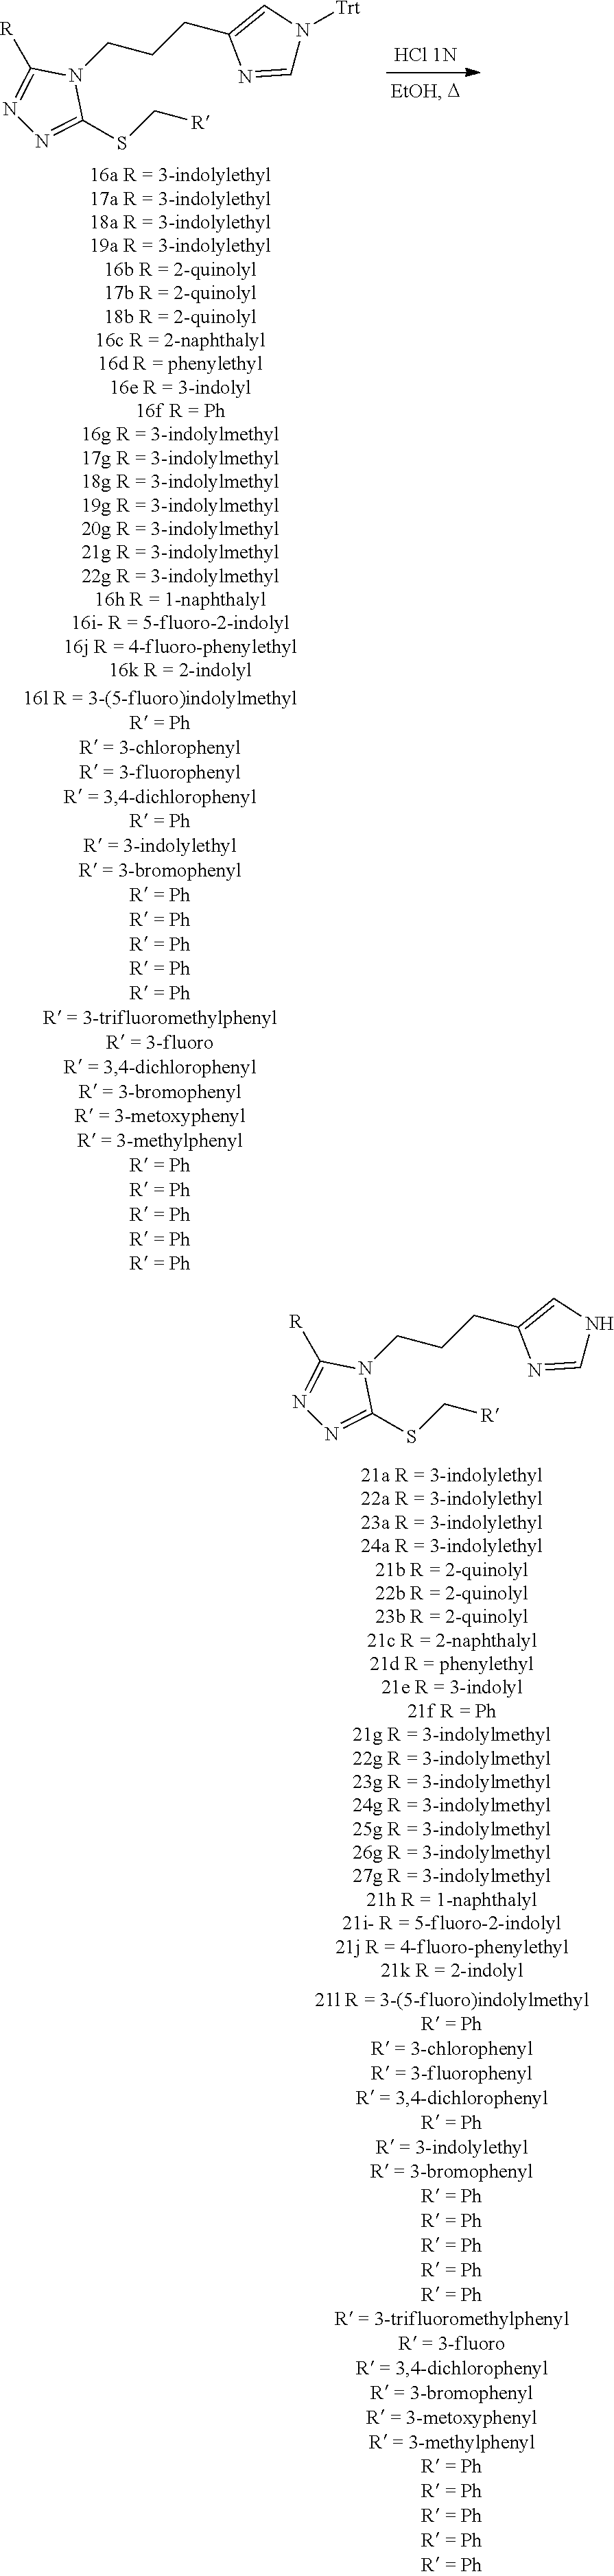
N1(CCCC2=CN([Trt])C=N2)C([R])=NN=C1SC[R].N1(CCCC2=CNC=N2)C([R])=NN=C1SC[R]
